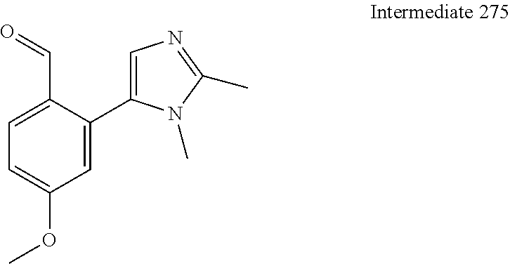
C1=C(C=O)C(C2=CN=C(C)N2C)=CC(OC)=C1
